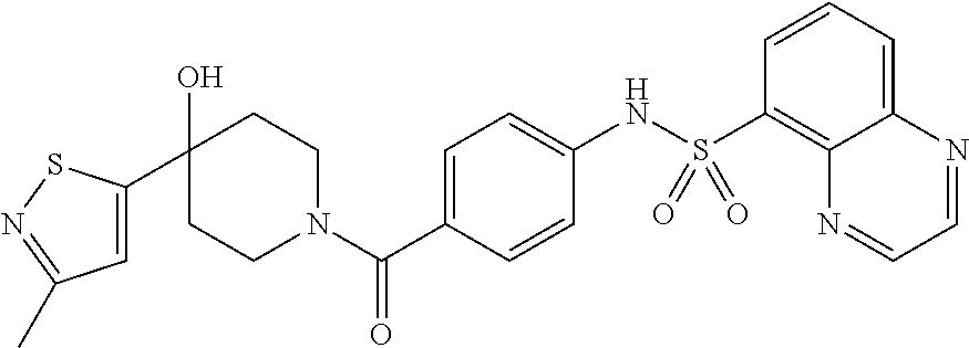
C1CN(C(C2=CC=C(NS(=O)(=O)C3=C4C(=CC=C3)N=CC=N4)C=C2)=O)CCC1(O)C1=CC(C)=NS1
